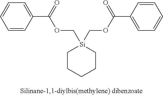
[Si]1(COC(C2=CC=CC=C2)=O)(COC(C2=CC=CC=C2)=O)CCCCC1
